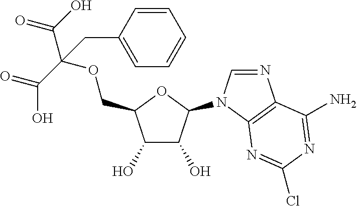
C1(O)C(O)C(N2C=NC3=C2N=C(Cl)N=C3N)OC1COC(C(O)=O)(CC1=CC=CC=C1)C(O)=O
